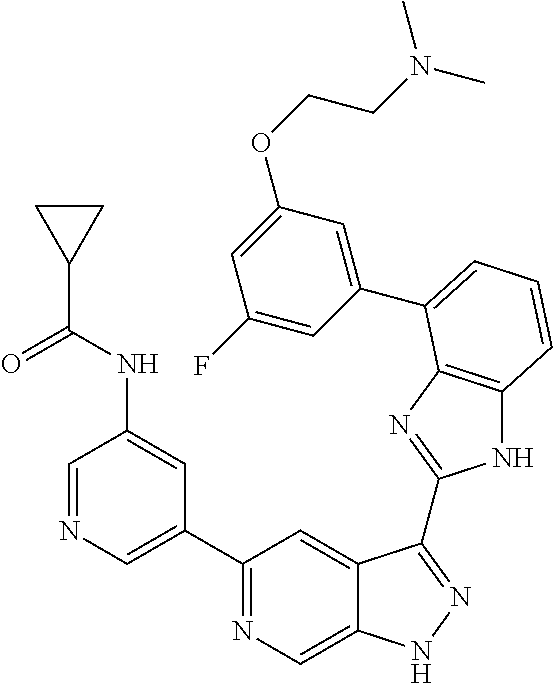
C1(C2=NC=C3C(=C2)C(C2=NC4=C(N2)C=CC=C4C2=CC(OCCN(C)C)=CC(F)=C2)=NN3)=CN=CC(NC(=O)C2CC2)=C1
